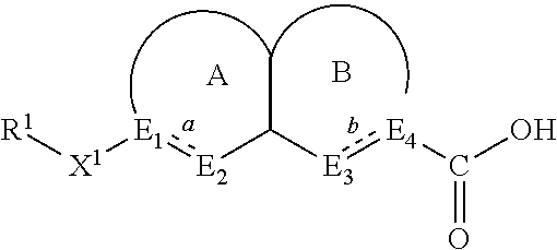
[R1][X1][E1]:[E2]C([E3]:[E4]C(O)=O)C.[A].B
